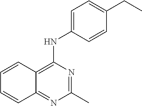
C1(C)=NC(NC2=CC=C(CC)C=C2)=C2C(=N1)C=CC=C2
